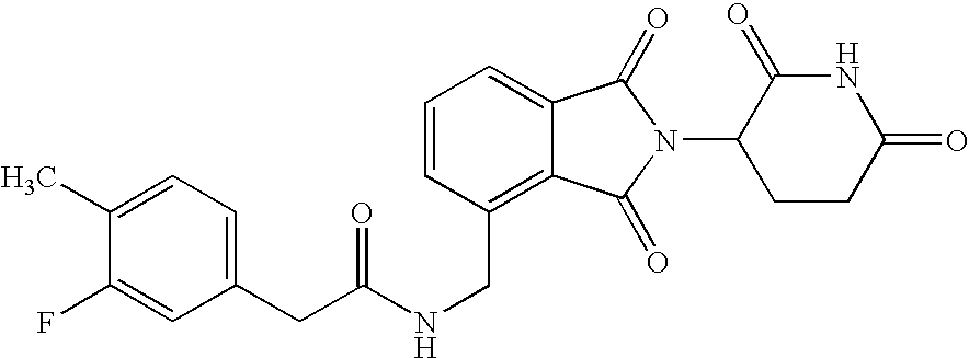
C(C1=C2C(=CC=C1)C(=O)N(C1CCC(=O)NC1=O)C2=O)NC(CC1=CC=C(C)C(F)=C1)=O
